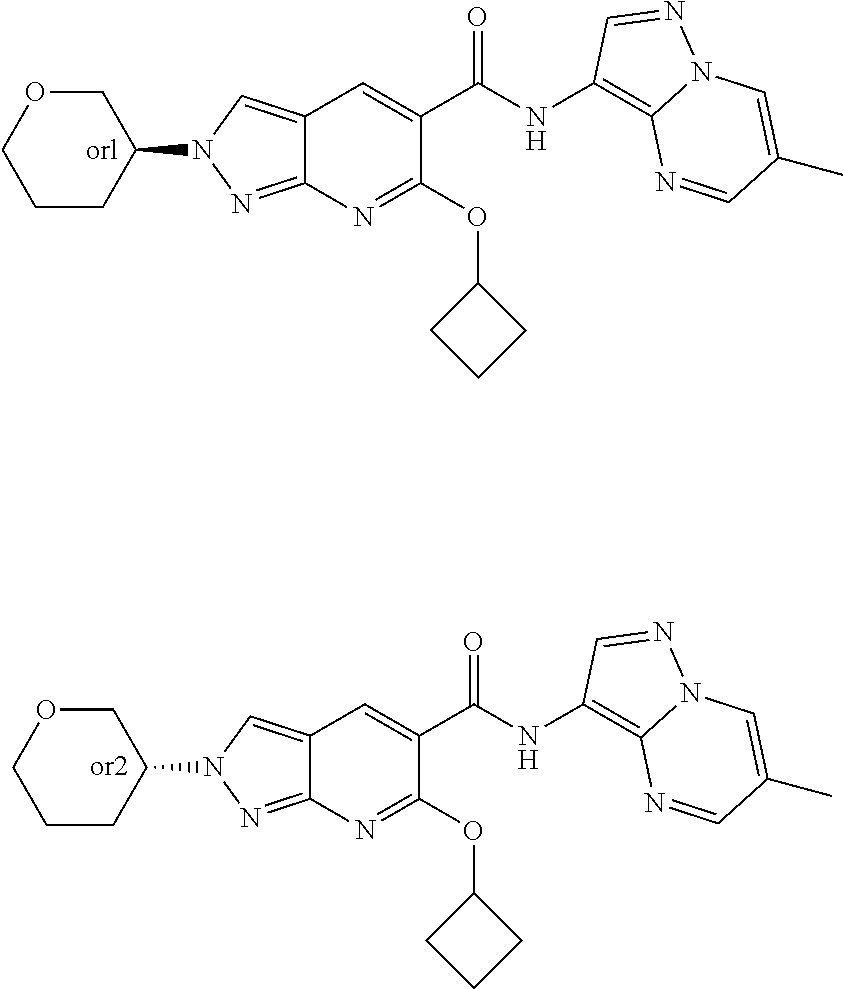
C12=CN(C3COCCC3)N=C1N=C(OC1CCC1)C(C(NC1=C3N(N=C1)C=C(C)C=N3)=O)=C2.C12=CN(C3COCCC3)N=C1N=C(OC1CCC1)C(C(NC1=C3N(N=C1)C=C(C)C=N3)=O)=C2
